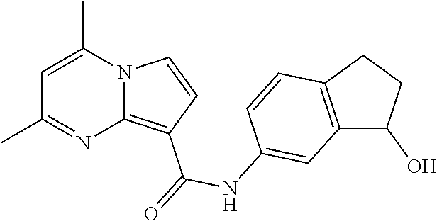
C1=C(C)N2C(=C(C(=O)NC3=CC4=C(C=C3)CCC4O)C=C2)N=C1C
